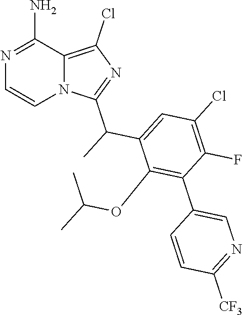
N1=C(N)C2=C(Cl)N=C(C(C)C3=CC(Cl)=C(F)C(C4=CN=C([CF3])C=C4)=C3OC(C)C)N2C=C1
